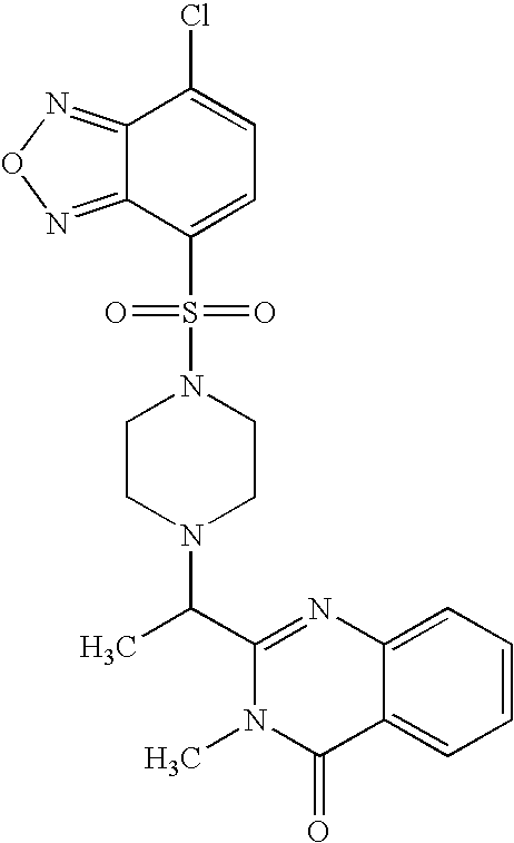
C1(C(N2CCN(S(=O)(=O)C3=CC=C(Cl)C4=NON=C34)CC2)C)=NC2=CC=CC=C2C(=O)N1C
